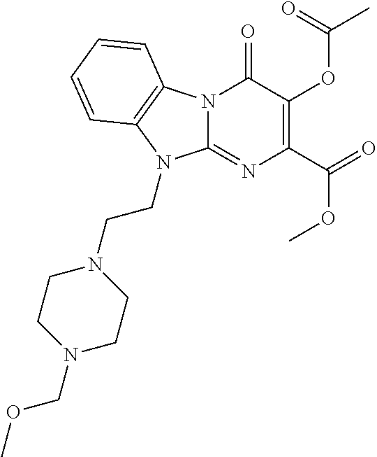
N12C(=NC(C(=O)OC)=C(OC(C)=O)C1=O)N(CCN1CCN(COC)CC1)C1=C2C=CC=C1
